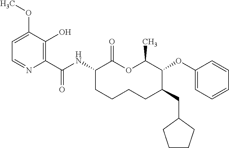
C1(C(NC2C(=O)OC(C)C(OC3=CC=CC=C3)C(CC3CCCC3)CCCC2)=O)=C(O)C(OC)=CC=N1
